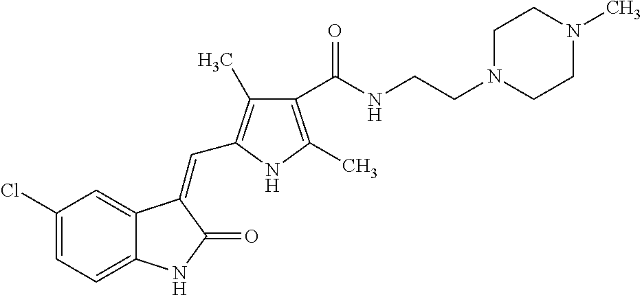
C1(Cl)=CC=C2C(=C1)C(=CC1=C(C)C(C(NCCN3CCN(C)CC3)=O)=C(C)N1)C(=O)N2
